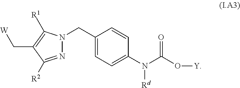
N1=C([R2])C(C[W])=C([R1])N1CC1=CC=C(N(C(O[Y])=O)[Rd])C=C1
